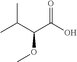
CC(C(C(O)=O)OC)C
